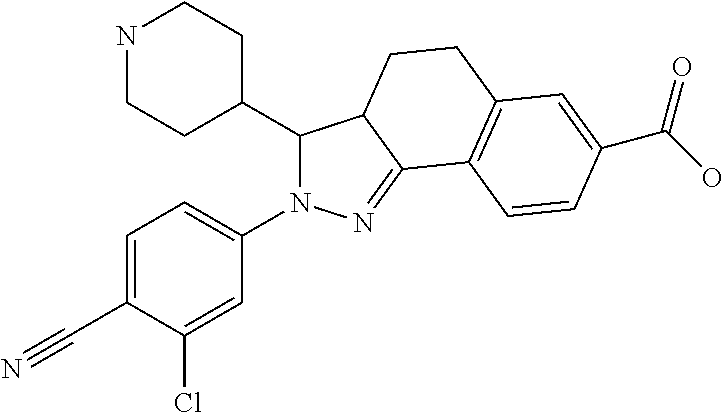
C1(C2CCNCC2)N(C2=CC=C(C#N)C(Cl)=C2)N=C2C1CCC1=C2C=CC(C(=O)O)=C1
